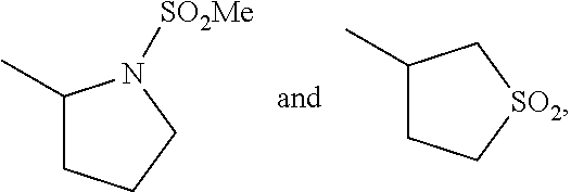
C1(C)CCCN1[SO2Me].C1(C)CC[SO2]C1
